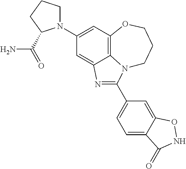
C1(N2CCCC2C(=O)N)=CC2=C3C(=C1)N=C(C1=CC=C4C(=C1)ONC4=O)N3CCCO2
